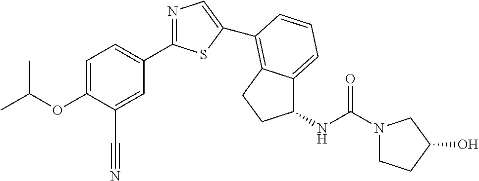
C1=C(OC(C)C)C(C#N)=CC(C2=NC=C(C3=C4C(=CC=C3)C(NC(=O)N3CCC(O)C3)CC4)S2)=C1
